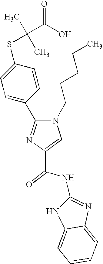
C1(NC(C2=CN(CCCCC)C(C3=CC=C(SC(C)(C)C(O)=O)C=C3)=N2)=O)=NC2=CC=CC=C2N1
